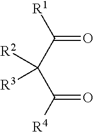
C(=O)(C(C([R4])=O)([R2])[R3])[R1]
